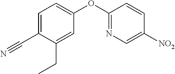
C1=C(C#N)C(CC)=CC(OC2=NC=C([NO2])C=C2)=C1
